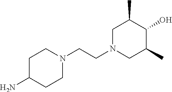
C1C(N)CCN(CCN2CC(C)C(O)C(C)C2)C1
